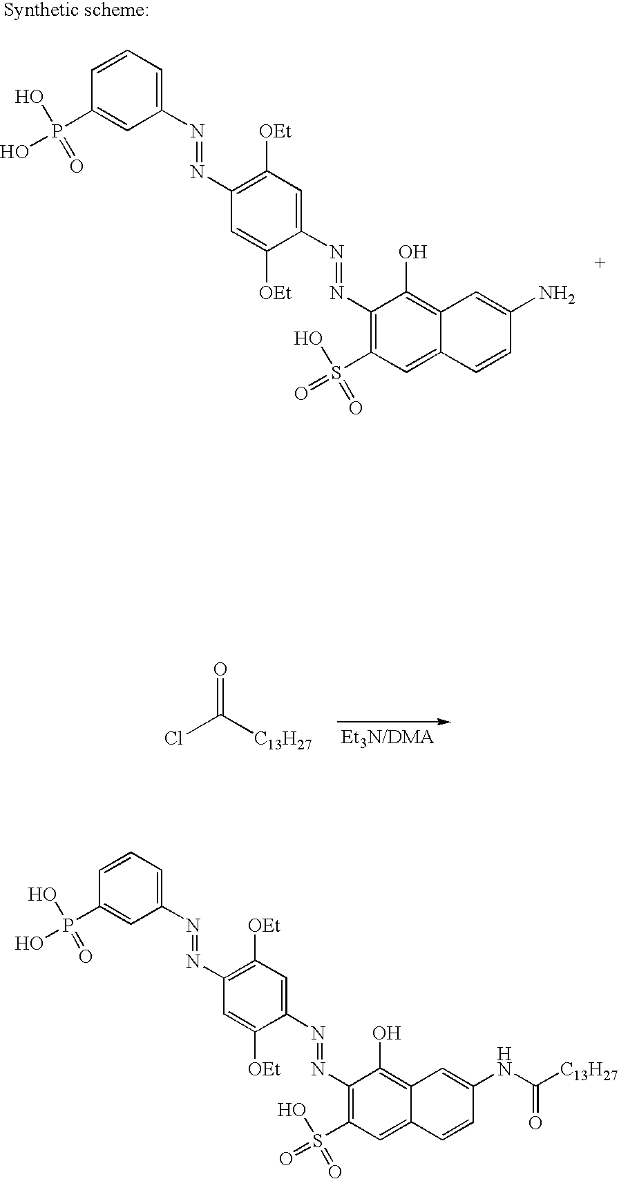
ClC([C13H27])=O.C1(N=NC2=C([OEt])C=C(N=NC3=C(S(=O)(O)=O)C=C4C(=C3O)C=C(N)C=C4)C([OEt])=C2)=CC=CC(P(O)(=O)O)=C1.C1(N=NC2=C([OEt])C=C(N=NC3=C(S(=O)(O)=O)C=C4C(=C3O)C=C(NC([C13H27])=O)C=C4)C([OEt])=C2)=CC=CC(P(O)(=O)O)=C1
